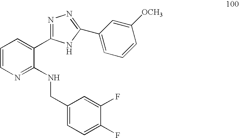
C1=CN=C(NCC2=CC=C(F)C(F)=C2)C(C2=NN=C(C3=CC=CC([OCH3])=C3)N2)=C1
